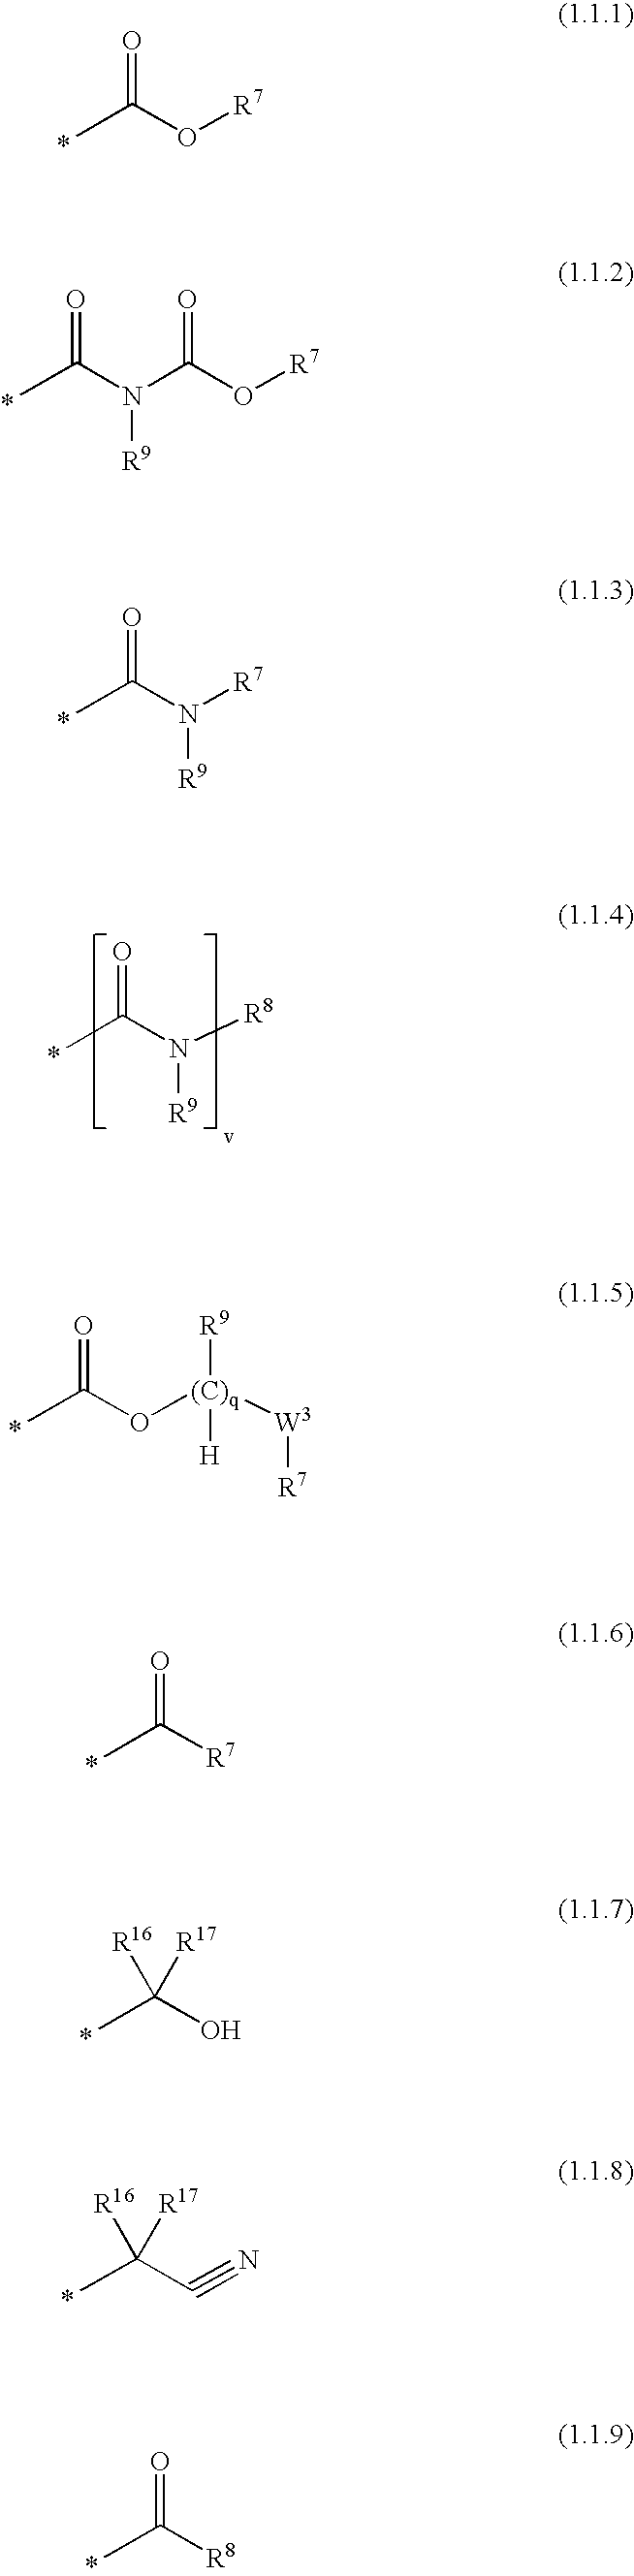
O=C(O[R7])C.*.O=C(N(C(O[R7])=O)[R9])C.*.O=C(N([R7])[R9])C.*.O=C(N([R8])[R9])C.*.O=C(O[(C)q]([R9])([H])[W3][R7])C.*.O=C([R7])C.*.C(O)(C)([R16])[R17].*.C(C#N)(C)([R16])[R17].*.O=C([R8])C.*
